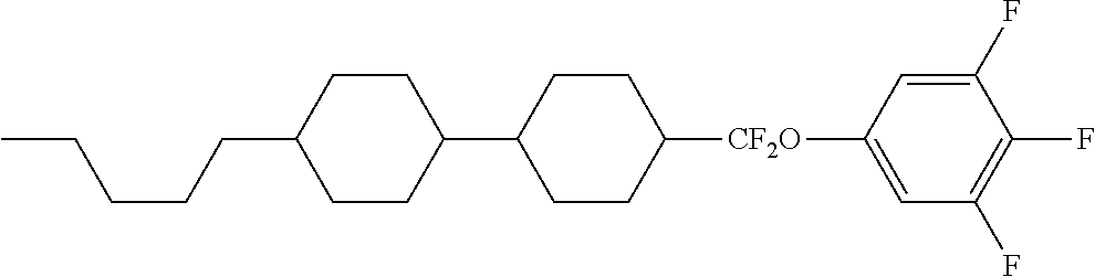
C1([CF2O]C2=CC(F)=C(F)C(F)=C2)CCC(C2CCC(CCCCC)CC2)CC1
